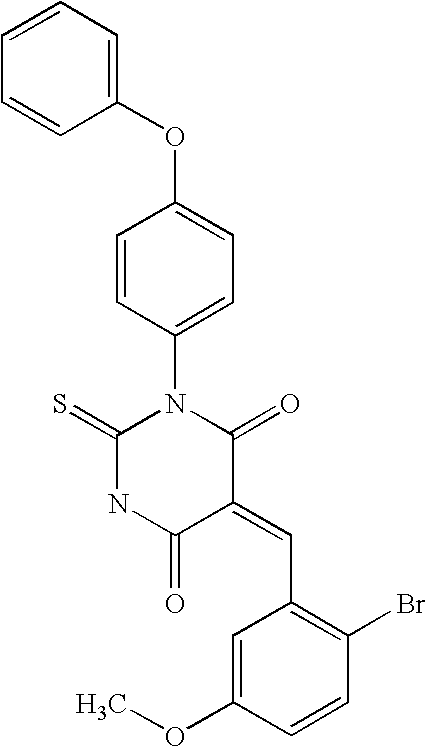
C1(OC2=CC=C(N3C(=S)NC(=O)C(=CC4=C(Br)C=CC(OC)=C4)C3=O)C=C2)=CC=CC=C1
